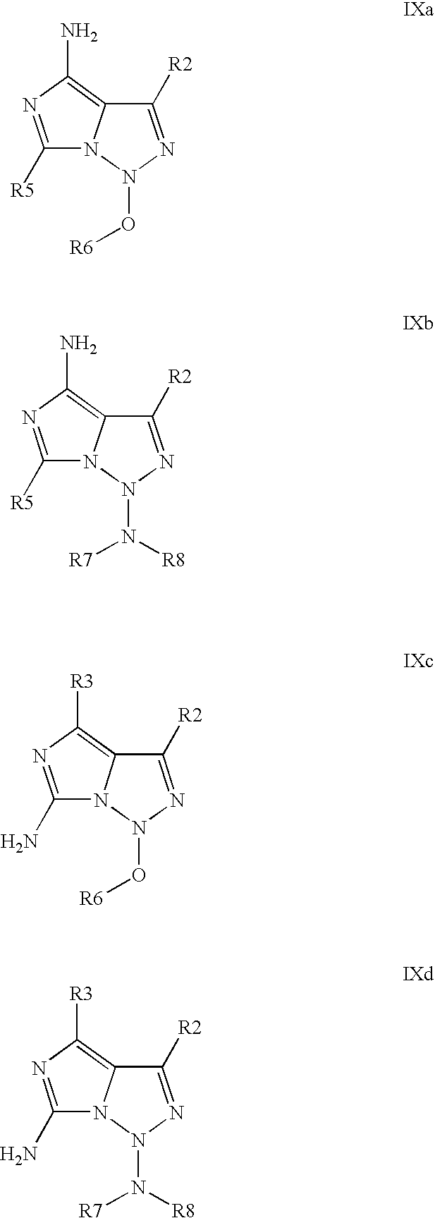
C1([R5])=NC(N)=C2N1N(O[R6])N=C2[R2].C1([R5])=NC(N)=C2N1N(N([R7])[R8])N=C2[R2].C1(N)=NC([R3])=C2N1N(O[R6])N=C2[R2].C1(N)=NC([R3])=C2N1N(N([R7])[R8])N=C2[R2]
